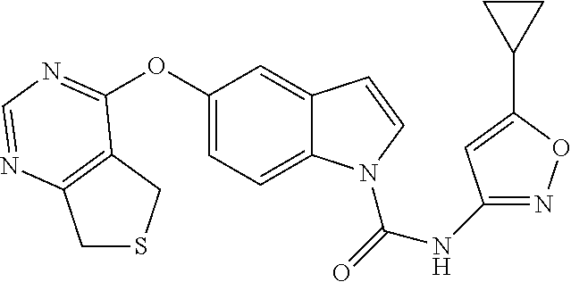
C1(OC2=NC=NC3=C2CSC3)=CC=C2C(=C1)C=CN2C(NC1=NOC(C2CC2)=C1)=O
